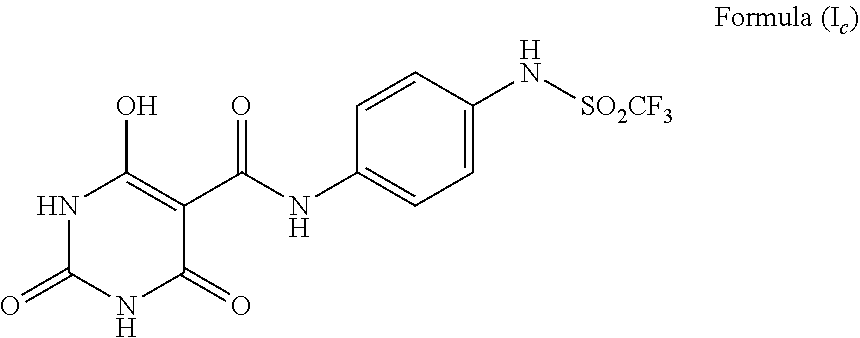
N1C(=O)NC(=O)C(C(NC2=CC=C(N[SO2CF3])C=C2)=O)=C1O
